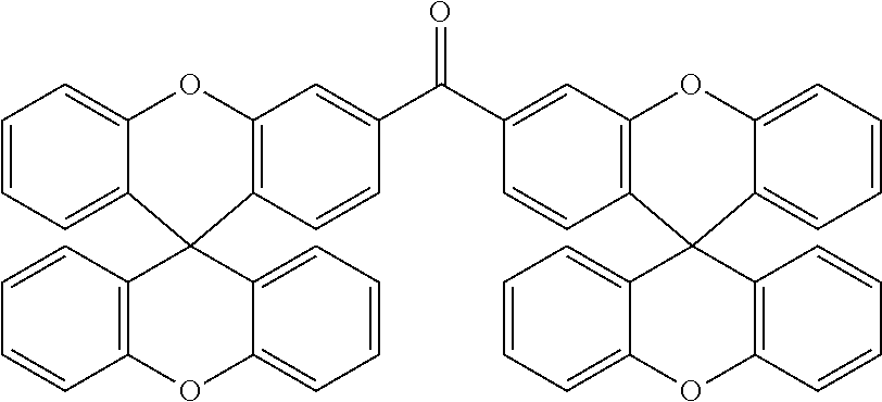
C1(C(=O)C2=CC3=C(C=C2)C2(C4=CC=CC=C4O3)C3=CC=CC=C3OC3=C2C=CC=C3)=CC2=C(C=C1)C1(C3=CC=CC=C3O2)C2=CC=CC=C2OC2=C1C=CC=C2
